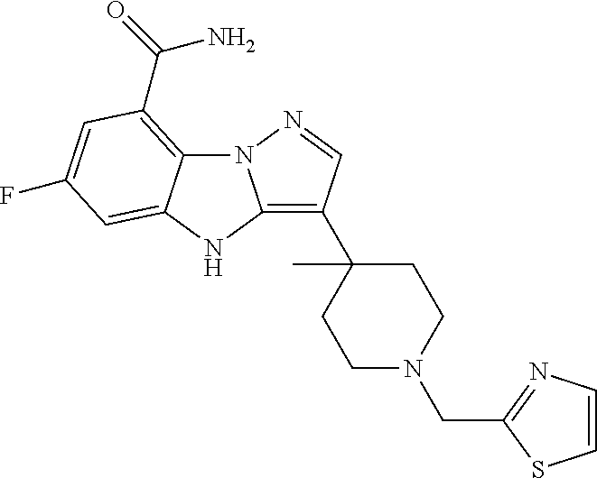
N12C3=C(C(=O)N)C=C(F)C=C3NC1=C(C1(C)CCN(CC3=NC=CS3)CC1)C=N2
